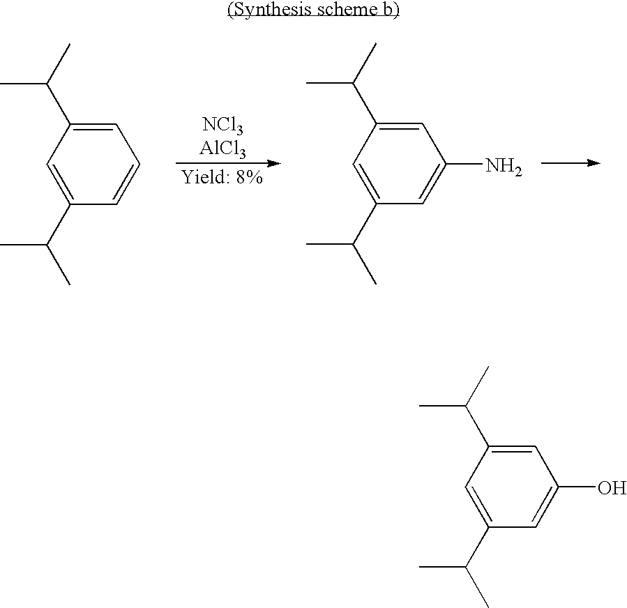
[NCl3AlCl3].C1=C(C(C)C)C=CC=C1C(C)C.C1=C(C(C)C)C=C(N)C=C1C(C)C.C1=C(C(C)C)C=C(O)C=C1C(C)C
